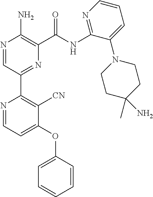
N1=CC(C2=C([CN])C(OC3=CC=CC=C3)=CC=N2)=NC(C(NC2=NC=CC=C2N2CCC(C)(N)CC2)=O)=C1N
